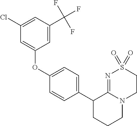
C1S(=O)(=O)N=C2N(C1)CCCC2C1=CC=C(OC2=CC(Cl)=CC(C(F)(F)F)=C2)C=C1
